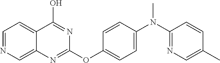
C1=NC=C2C(=C1)C(O)=NC(OC1=CC=C(N(C3=NC=C(C)C=C3)C)C=C1)=N2
